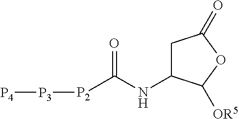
C1C(NC([P2][P3][P4])=O)C([OR5])OC1=O
